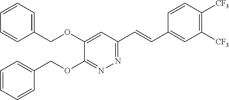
C1=CC=C(COC2=CC(C=CC3=CC([CF3])=C([CF3])C=C3)=NN=C2OCC2=CC=CC=C2)C=C1
